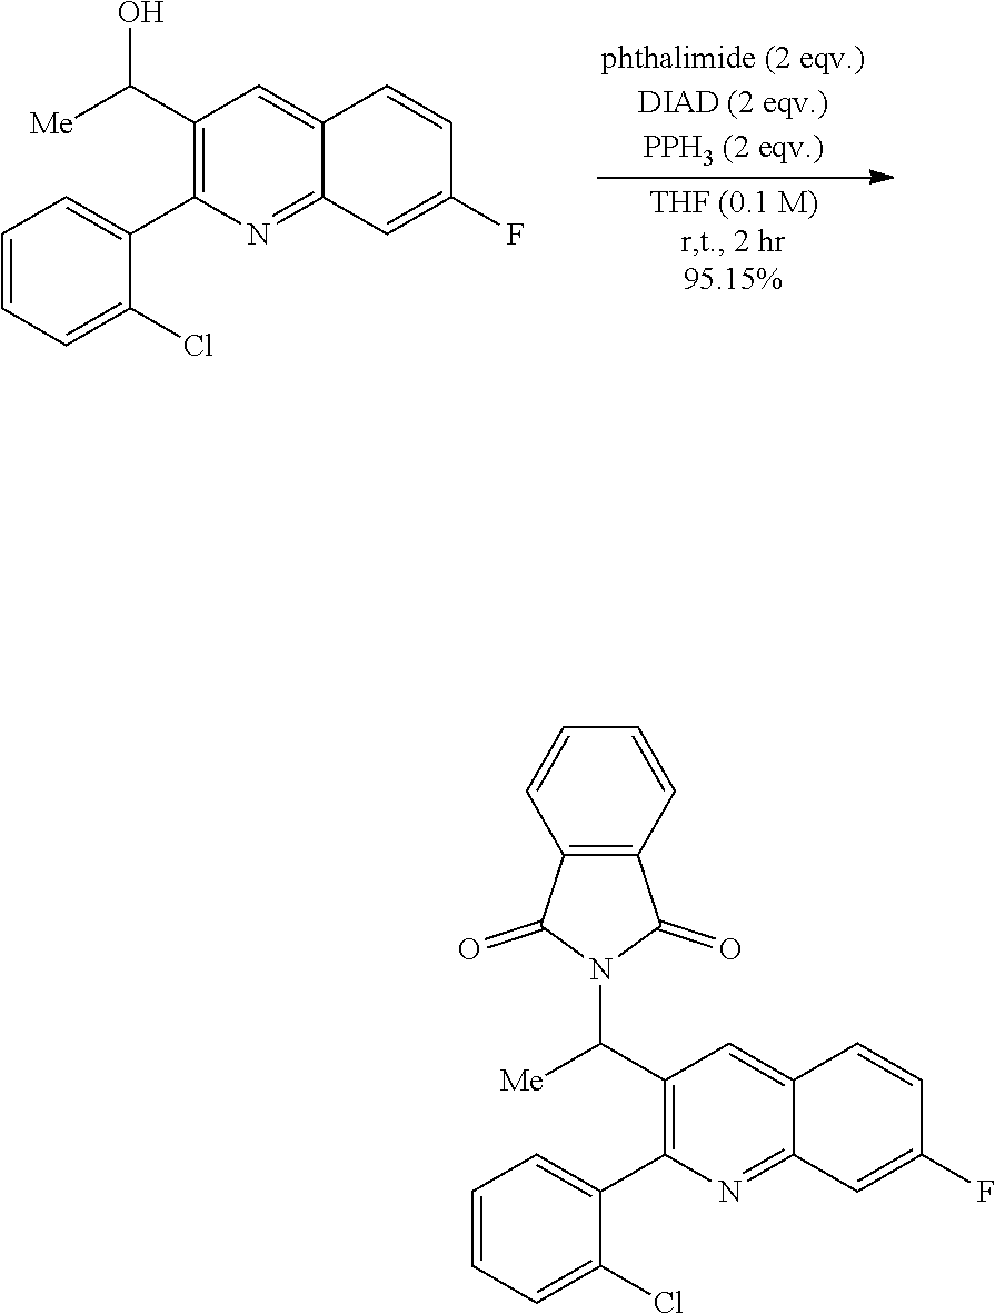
C1(C([Me])O)=C(C2=CC=CC=C2Cl)N=C2C(=C1)C=CC(F)=C2.C1(C([Me])N2C(=O)C3=C(C2=O)C=CC=C3)=C(C2=CC=CC=C2Cl)N=C2C(=C1)C=CC(F)=C2
